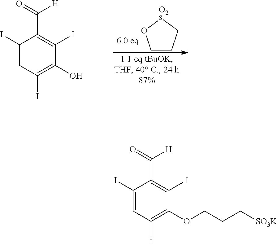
C1(I)=CC(I)=C(OCCC[SO3K])C(I)=C1C(=O)[H].C1(I)=CC(I)=C(O)C(I)=C1C(=O)[H].C1CC[O2S]O1
